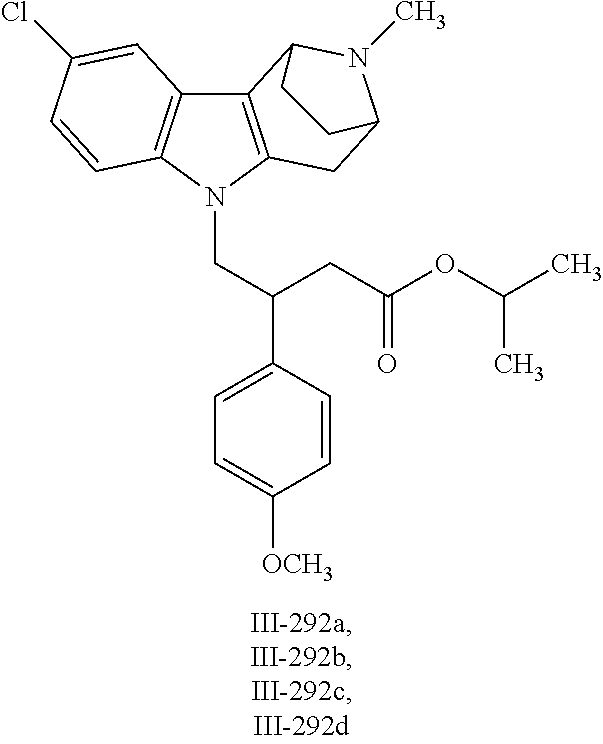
C12=C(N(CC(C3=CC=C([OCH3])C=C3)CC(OC(C)C)=O)C3=C1C=C(Cl)C=C3)CC1N(C)C2CC1
